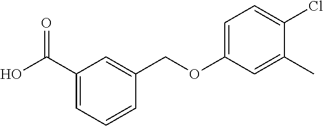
C1(C(O)=O)=CC=CC(COC2=CC=C(Cl)C(C)=C2)=C1
